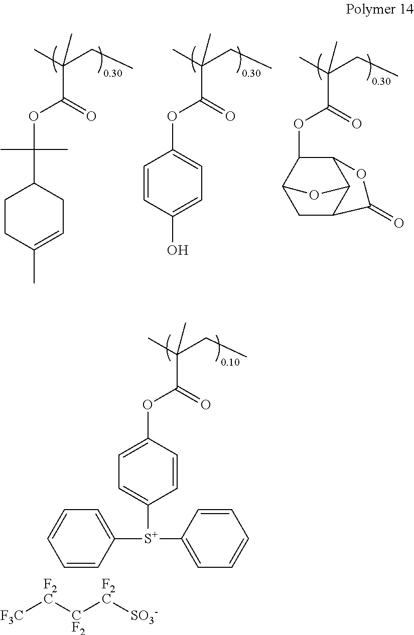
CC(CC)(C)C(=O)OC1=CC=C([S+](C2=CC=CC=C2)C2=CC=CC=C2)C=C1.[F3C][F2C][CF2][F2C][SO3-].CC(CC)(C)C(=O)OC1=CC=C(O)C=C1.CC(CC)(C)C(=O)OC(C)(C)C1CCC(C)=CC1.CC(CC)(C)C(=O)OC1C2C3C(CC1O3)C(=O)O2
